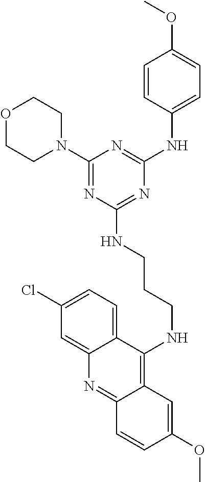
C(CNC1=NC(NC2=CC=C(OC)C=C2)=NC(N2CCOCC2)=N1)CNC1=C2C(=NC3=CC(Cl)=CC=C13)C=CC(OC)=C2
